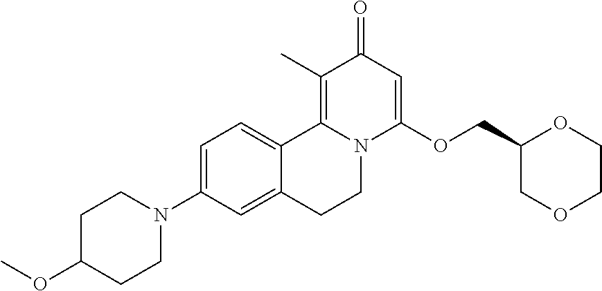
C1=C(N2CCC(OC)CC2)C=C2C(=C1)C1=C(C)C(=O)C=C(OCC3COCCO3)N1CC2
